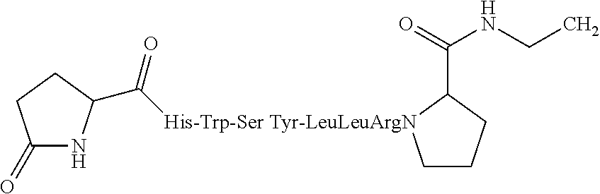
C1(=O)NC(C(=O)[His-Trp-Ser Tyr-LeuLeuArgN]2CCCC2C(=O)NCC)CC1
